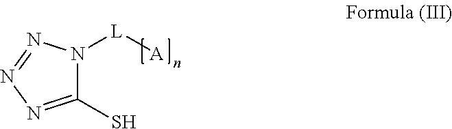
C1(S)=NN=NN1[L][A]
